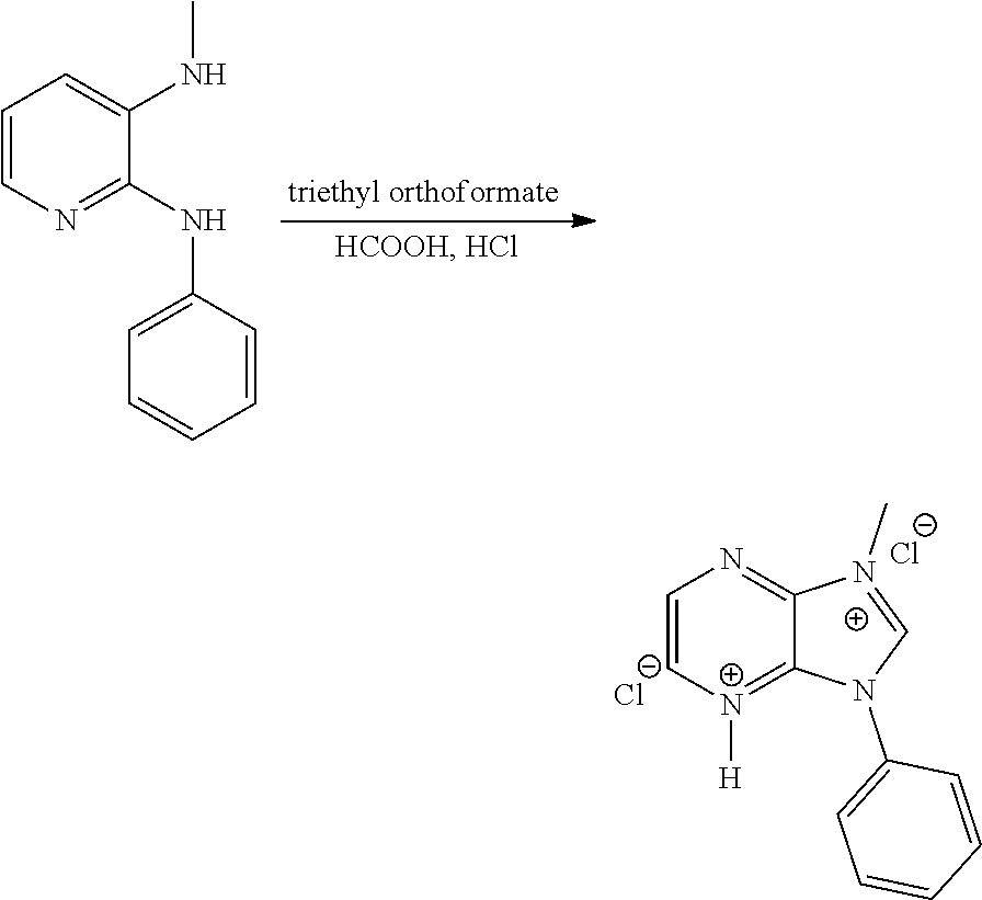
C1=C[N+]([H])=C2C(=N1)[N+](C)=CN2C1=CC=CC=C1.[Cl-].[Cl-].C1=CN=C(NC2=CC=CC=C2)C(NC)=C1
